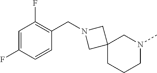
C1(F)=CC(F)=C(CN2CC3(C2)CCCN(C)C3)C=C1
